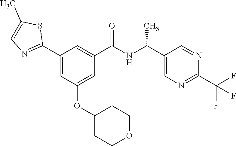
C1(C2=NC=C(C)S2)=CC(OC2CCOCC2)=CC(C(NC(C2=CN=C(C(F)(F)F)N=C2)C)=O)=C1
